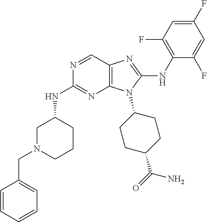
N1=CC2=C(N=C1NC1CN(CC3=CC=CC=C3)CCC1)N(C1CCC(C(=O)N)CC1)C(NC1=C(F)C=C(F)C=C1F)=N2
